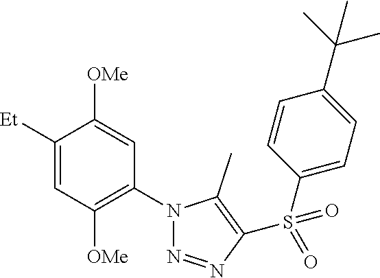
C1([Et])=CC([OMe])=C(N2N=NC(S(C3=CC=C(C(C)(C)C)C=C3)(=O)=O)=C2C)C=C1[OMe]
